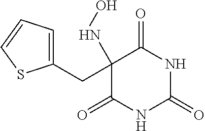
C1(=O)NC(=O)NC(=O)C1(NO)CC1=CC=CS1
